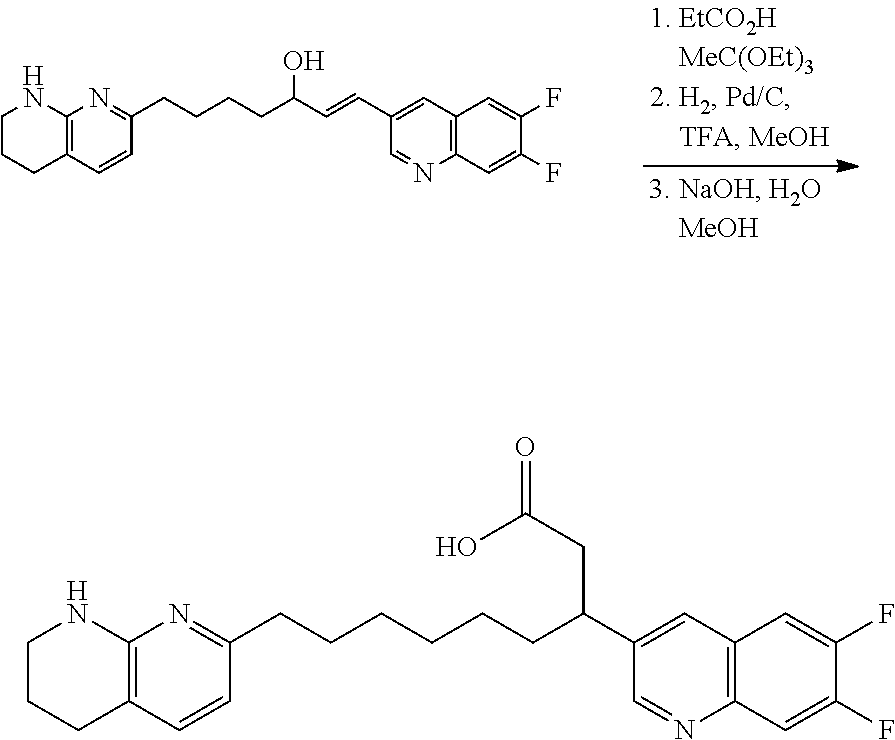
C1CCC2=C(N1)N=C(CCCCC(C=CC1=CC3=C(N=C1)C=C(F)C(F)=C3)O)C=C2.C1CCC2=C(N1)N=C(CCCCCCC(C1=CC3=C(N=C1)C=C(F)C(F)=C3)CC(O)=O)C=C2
